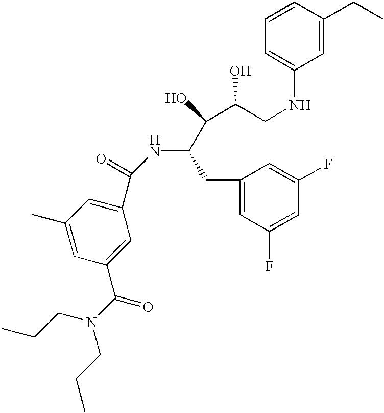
C1(C(=O)NC(C(C(CNC2=CC=CC(CC)=C2)O)O)CC2=CC(F)=CC(F)=C2)=CC(C)=CC(C(N(CCC)CCC)=O)=C1
